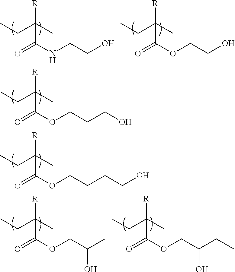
[R]C(C(OCCCO)=O)(CC)C.[R]C(C(OCCCCO)=O)(CC)C.[R]C(C(NCCO)=O)(CC)C.[R]C(C(OCCO)=O)(CC)C.[R]C(CC)(C)C(=O)OCC(O)C.[R]C(CC)(C)C(=O)OCC(O)CC
